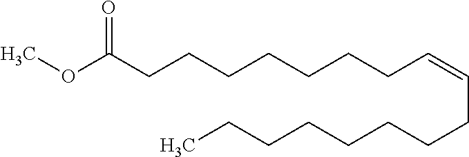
COC(CCCCCCCC=CCCCCCCCC)=O
